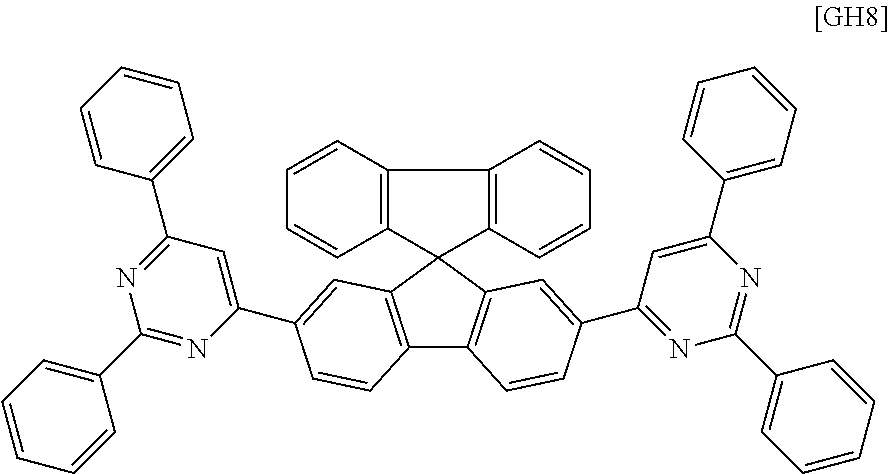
C12=C(C=C(C3=NC(C4=CC=CC=C4)=NC(C4=CC=CC=C4)=C3)C=C1)C1(C3=C2C=CC(C2=CC(C4=CC=CC=C4)=NC(C4=CC=CC=C4)=N2)=C3)C2=C(C=CC=C2)C2=C1C=CC=C2
